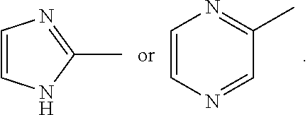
C1=CN=CC(C)=N1.C1=CNC(C)=N1
